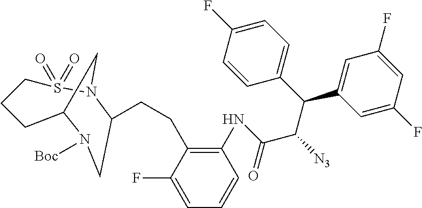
C1(CCC2N3S(=O)(=O)CCCC(C3)N([Boc])C2)=C(NC(C(C(C2=CC(F)=CC(F)=C2)C2=CC=C(F)C=C2)[N3])=O)C=CC=C1F
